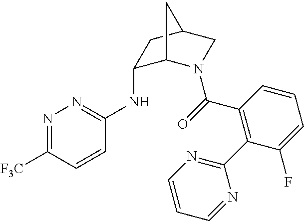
N1=C([F3C])C=CC(NC2C3N(C(=O)C4=C(C5=NC=CC=N5)C(F)=CC=C4)CC(C2)C3)=N1
